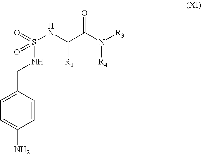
N(S(NC(C(N([R4])[R3])=O)[R1])(=O)=O)CC1=CC=C(N)C=C1
